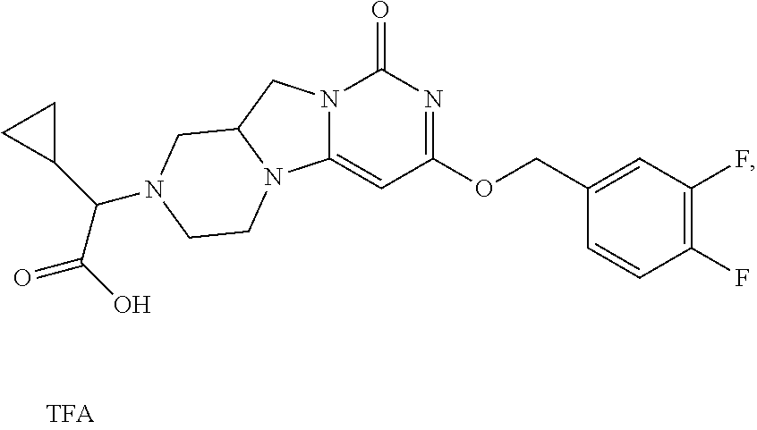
C1(COC2=NC(=O)N3C(=C2)N2C(C3)CN(C(C(O)=O)C3CC3)CC2)=CC(F)=C(F)C=C1
